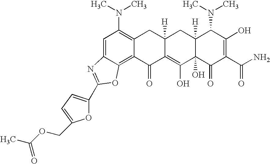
C1=C2C(=C3C(=C1N(C)C)CC1([H])C(=C(O)C4(O)C([H])(C1)C(N(C)C)C(O)=C(C(N)=O)C4=O)C3=O)OC(C1=CC=C(COC(C)=O)O1)=N2
